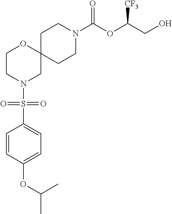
C1CN(C(OC(CO)[CF3])=O)CCC12OCCN(S(C1=CC=C(OC(C)C)C=C1)(=O)=O)C2
